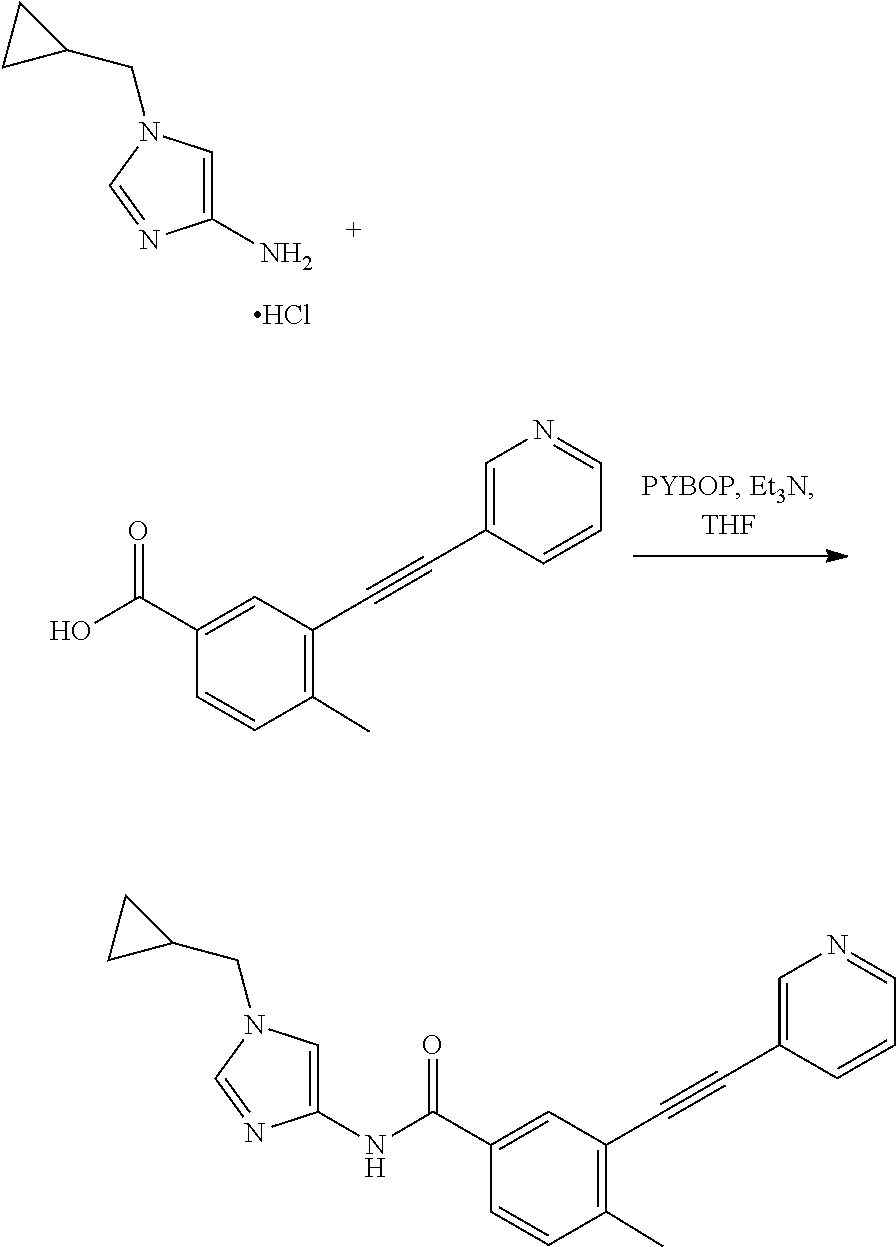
NC1=CN(CC2CC2)C=N1.Cl.C1(C#CC2=C(C)C=CC(C(O)=O)=C2)=CN=CC=C1.C1(C#CC2=C(C)C=CC(C(NC3=CN(CC4CC4)C=N3)=O)=C2)=CN=CC=C1
